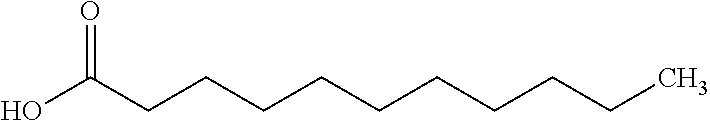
OC(CCCCCCCCCC)=O
